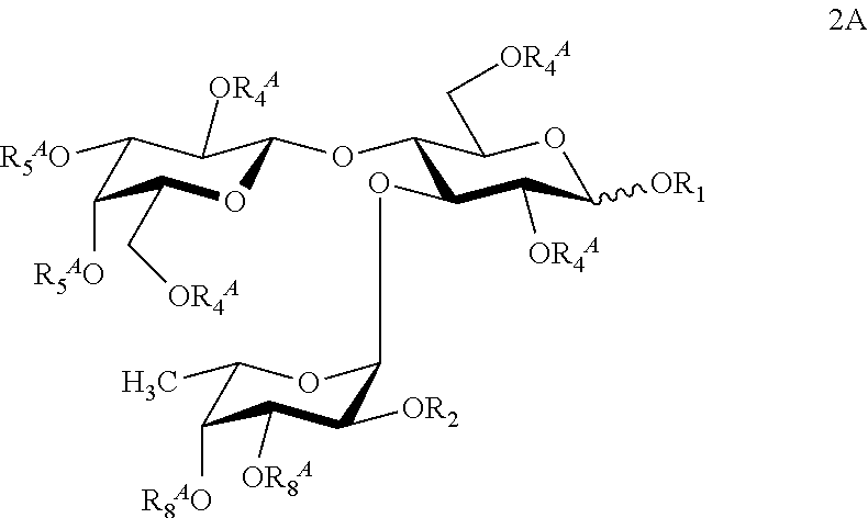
C1([R5AO])C([R5AO])C(C[OR4A])OC(OC2C(OC3C([OR2])C([OR8A])C([R8AO])C(C)O3)C([OR4A])C([OR1])OC2C[OR4A])C1[OR4A]
